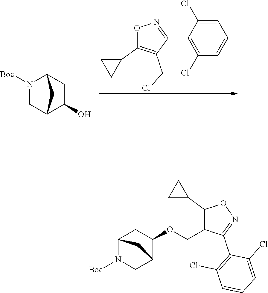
O1C(C2CC2)=C(CCl)C(C2=C(Cl)C=CC=C2Cl)=N1.[Boc]N1CC2C(O)CC1C2.[Boc]N1CC2C(OCC3=C(C4CC4)ON=C3C3=C(Cl)C=CC=C3Cl)CC1C2
